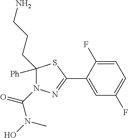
C1=C(F)C(C2=NN(C(N(O)C)=O)C(CCCN)([Ph])S2)=CC(F)=C1
